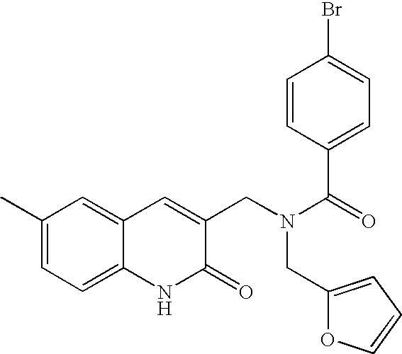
C1(C)=CC=C2C(=C1)C=C(CN(C(=O)C1=CC=C(Br)C=C1)CC1=CC=CO1)C(=O)N2
